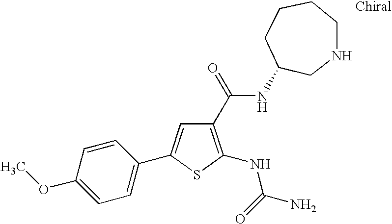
C1(OC)=CC=C(C2=CC(C(NC3CCCCNC3)=O)=C(NC(=O)N)S2)C=C1
